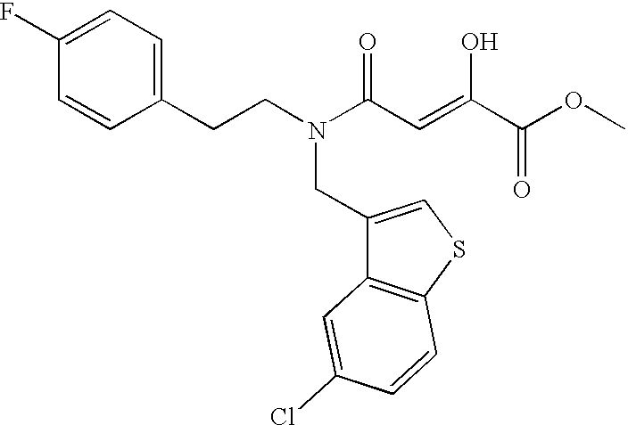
C1(CCN(C(C=C(C(OC)=O)O)=O)CC2=CSC3=C2C=C(Cl)C=C3)=CC=C(F)C=C1
